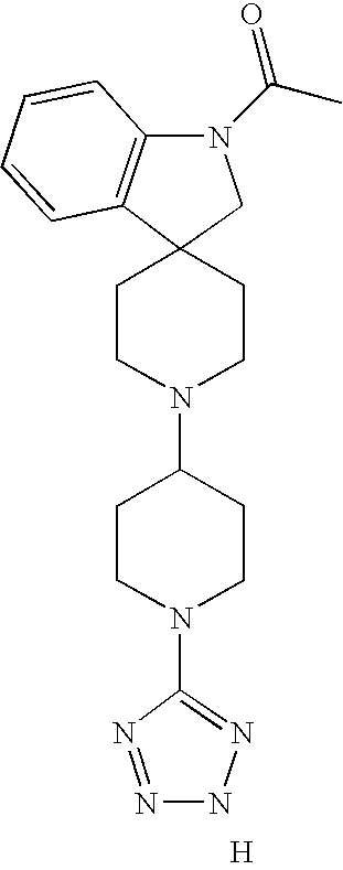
C1(N2CCC3(CC2)C2=C(N(C(C)=O)C3)C=CC=C2)CCN(C2=NNN=N2)CC1.[H]
